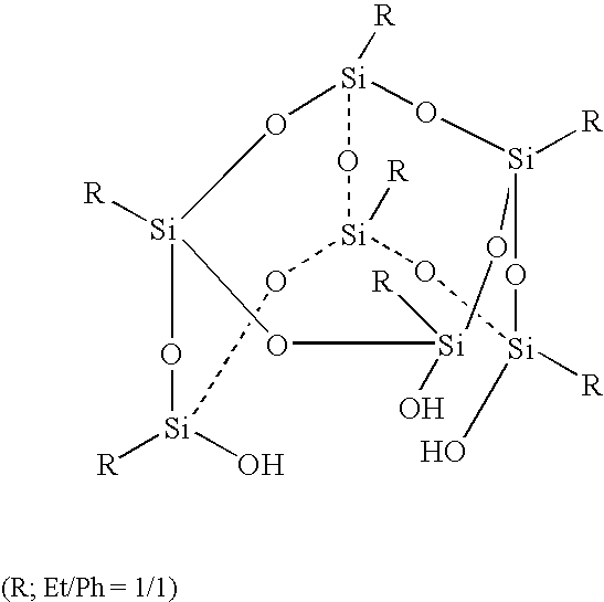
O1[Si]([R])(O)O[Si]2([R])O[Si]3([R])O[Si]1([R])O[Si]([R])(O)O[Si]([R])(O3)O[Si]([R])(O)O2
